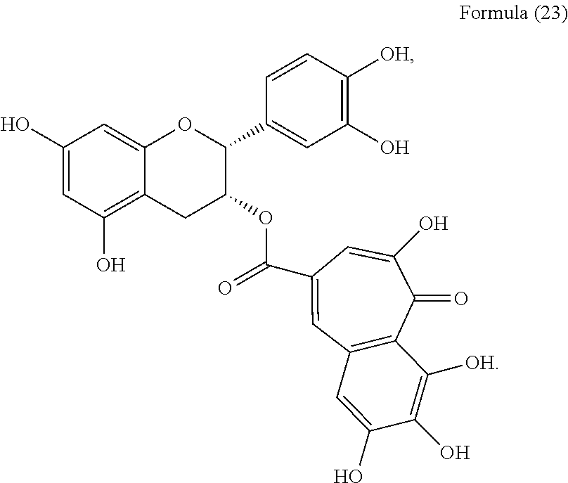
C12=C(O)C=C(O)C=C1OC(C1=CC(O)=C([OH])C=C1)C(OC(C1=CC3=C(C([OH])=C(O)C(O)=C3)C(=O)C(O)=C1)=O)C2
